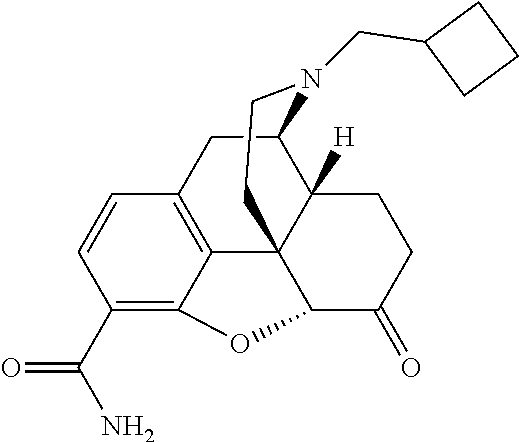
C1(C(N)=O)=C2C3=C(C=C1)CC1C4([H])C3(C(O2)C(=O)CC4)CCN1CC1CCC1
